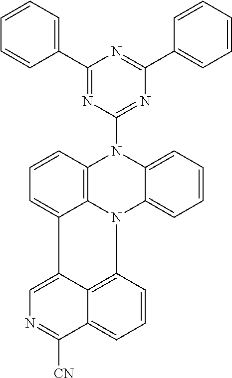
C12=C3C=CC=C1C1=CN=C([CN])C4=CC=CC(=C41)N2C1=CC=CC=C1N3C1=NC(C2=CC=CC=C2)=NC(C2=CC=CC=C2)=N1
